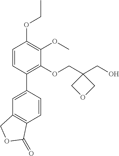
O(C1=C(OC)C(OCC2(CO)COC2)=C(C2=CC3=C(C=C2)C(=O)OC3)C=C1)CC
